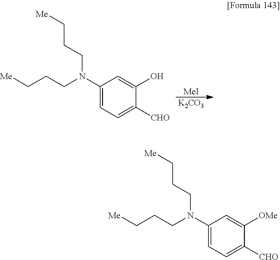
C1(N(CCC[Me])CCC[Me])=CC=C([CHO])C(O)=C1.[MeI].[K2CO3].C1(N(CCC[Me])CCC[Me])=CC=C([CHO])C([OMe])=C1
